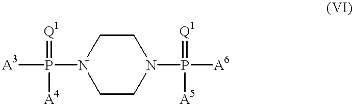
[A3]P(N1CCN(P([A6])(=[Q1])[A5])CC1)(=[Q1])[A4]
